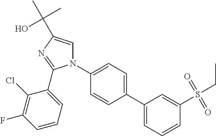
C1(C2=CC=C(N3C=C(C(O)(C)C)N=C3C3=CC=CC(F)=C3Cl)C=C2)=CC=CC(S(=O)(=O)CC)=C1
